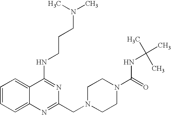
C1=CC=C2C(=C1)C(NCCCN(C)C)=NC(CN1CCN(C(=O)NC(C)(C)C)CC1)=N2
